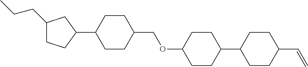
C1(CCC)CCC(C2CCC(COC3CCC(C4CCC(C=C)CC4)CC3)CC2)C1
